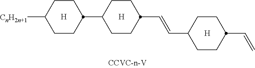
[H].[H].[H].C1CC(C=CC2CCC(C=C)CC2)CCC1C1CCC([CnH2n+1])CC1
